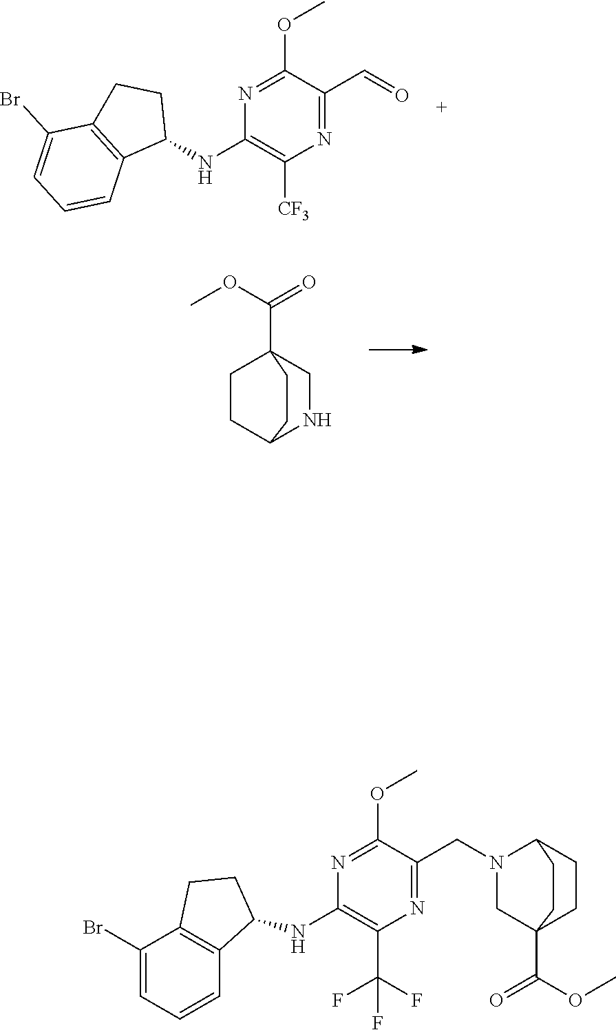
N1=C(OC)C(C=O)=NC([CF3])=C1NC1CCC2=C1C=CC=C2Br.C1CC2NCC1(C(OC)=O)CC2.N1=C(OC)C(CN2CC3(C(=O)OC)CCC2CC3)=NC(C(F)(F)F)=C1NC1C2=C(C(Br)=CC=C2)CC1
